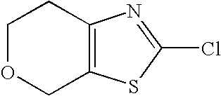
C12=C(SC(Cl)=N1)COCC2
